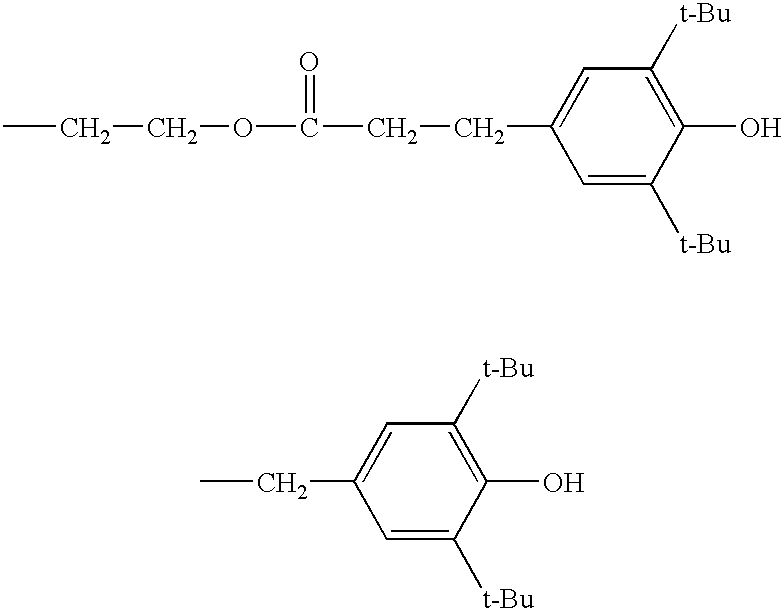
CCCOC(CCC1=CC([t-Bu])=C(O)C([t-Bu])=C1)=O.C(C1=CC([t-Bu])=C(O)C([t-Bu])=C1)C
